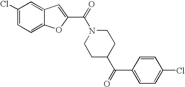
C1(Cl)=CC=C2C(=C1)C=C(C(=O)N1CCC(C(=O)C3=CC=C(Cl)C=C3)CC1)O2
